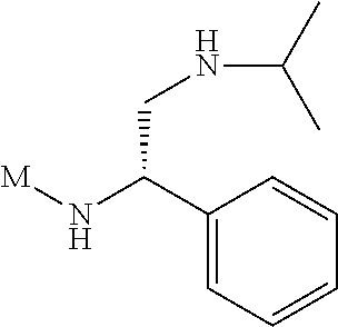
[M]NC(C1=CC=CC=C1)CNC(C)C
